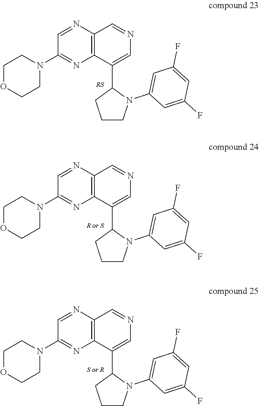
C1=NC2=C(N=C1N1CCOCC1)C(C1CCCN1C1=CC(F)=CC(F)=C1)=CN=C2.C1=NC2=C(N=C1N1CCOCC1)C(C1CCCN1C1=CC(F)=CC(F)=C1)=CN=C2.C1=NC2=C(N=C1N1CCOCC1)C(C1CCCN1C1=CC(F)=CC(F)=C1)=CN=C2
